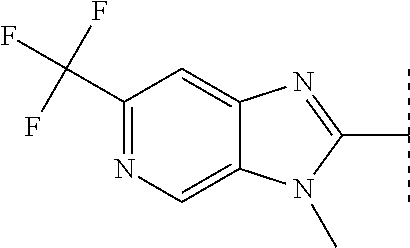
C1(C(F)(F)F)=NC=C2C(=C1)N=C(C(C)C)N2C
